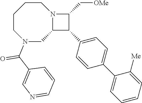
C1CCCN(C(C2=CN=CC=C2)=O)CC2N1C(C[OMe])C2C1=CC=C(C2=CC=CC=C2[Me])C=C1
